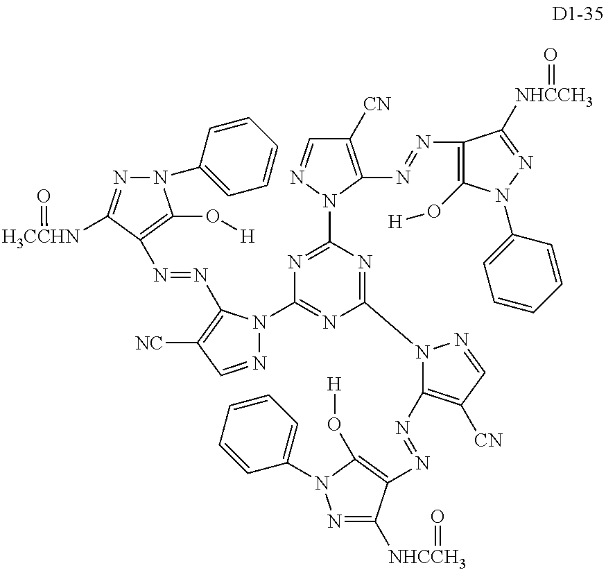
N1=C([NHCCH3]=O)C(N=NC2=C([CN])C=NN2C2=NC(N3N=CC([CN])=C3N=NC3=C(O[H])N(C4=CC=CC=C4)N=C3[NHCCH3]=O)=NC(N3N=CC([NC])=C3N=NC3=C(O[H])N(C4=CC=CC=C4)N=C3[H3CCHN]=O)=N2)=C(O[H])N1C1=CC=CC=C1
